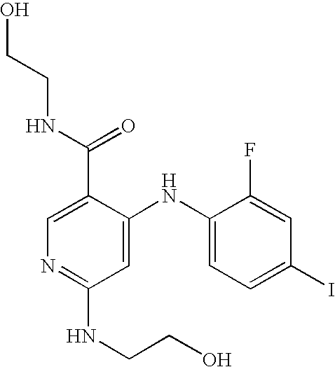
C1=C(C(NCCO)=O)C(NC2=CC=C(I)C=C2F)=CC(NCCO)=N1
